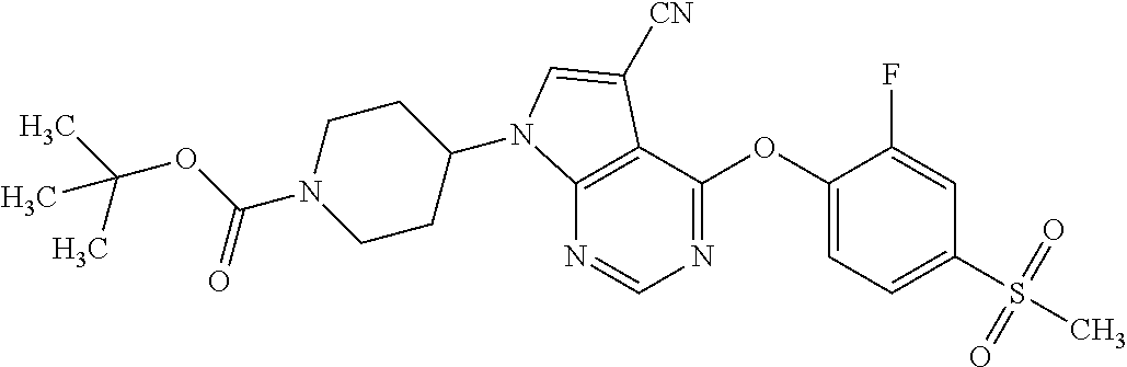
C12=C(C(OC3=CC=C(S(C)(=O)=O)C=C3F)=NC=N1)C([CN])=CN2C1CCN(C(=O)OC(C)(C)C)CC1
